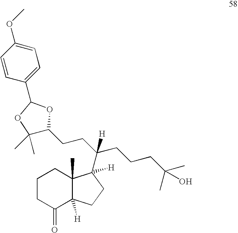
C1(=O)C2([H])C(C)(CCC1)C([H])(C(CCC1C(C)(C)OC(C3=CC=C(OC)C=C3)O1)(CCCC(C)(O)C)[H])CC2
